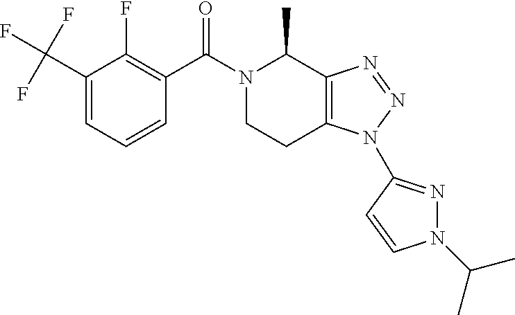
C1(C(F)(F)F)=CC=CC(C(=O)N2CCC3=C(C2C)N=NN3C2=NN(C(C)C)C=C2)=C1F
